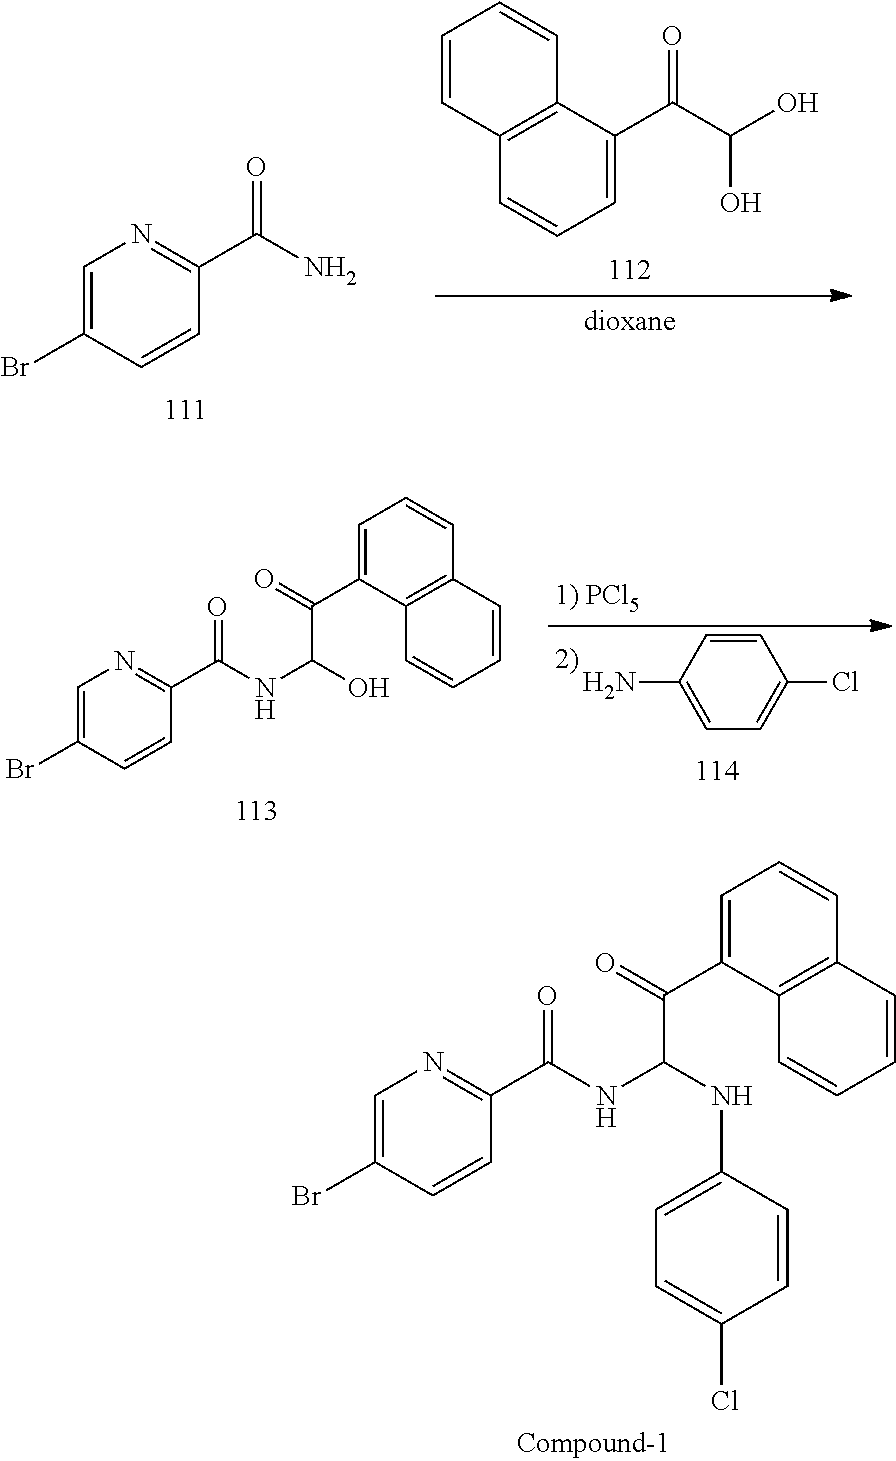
C1=C(Br)C=CC(C(N)=O)=N1.C1=CC=C(C(C(O)O)=O)C2=C1C=CC=C2.C1=C(Br)C=CC(C(NC(O)C(C2=CC=CC3=C2C=CC=C3)=O)=O)=N1.C1=CC(N)=CC=C1Cl.C1=C(Br)C=CC(C(NC(NC2=CC=C(Cl)C=C2)C(C2=CC=CC3=C2C=CC=C3)=O)=O)=N1
